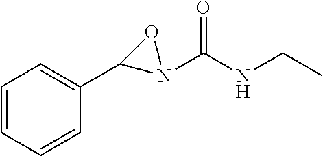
C1=CC=CC(C2N(C(NCC)=O)O2)=C1
